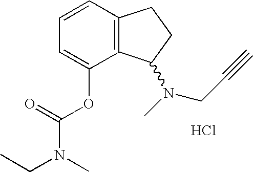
Cl.C1=C(OC(N(CC)C)=O)C2=C(C=C1)CCC2N(C)CC#C
